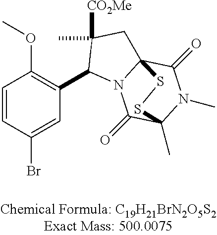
C1(C2=C(OC)C=CC(Br)=C2)N2C3(CC1(C)[CO2Me])C(=O)N(C)C(C)(C2=O)SS3
